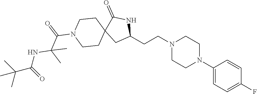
C1(N2CCN(CCC3NC(=O)C4(C3)CCN(C(=O)C(NC(C(C)(C)C)=O)(C)C)CC4)CC2)=CC=C(F)C=C1
